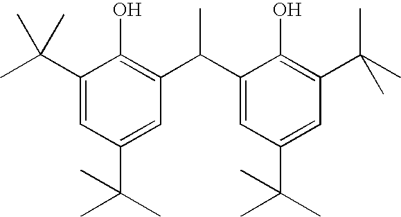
C1(C(C)(C)C)=CC(C(C)(C)C)=CC(C(C2=CC(C(C)(C)C)=CC(C(C)(C)C)=C2O)C)=C1O
